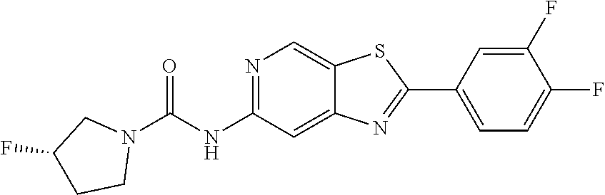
N1=C(NC(N2CC(F)CC2)=O)C=C2C(=C1)SC(C1=CC=C(F)C(F)=C1)=N2
